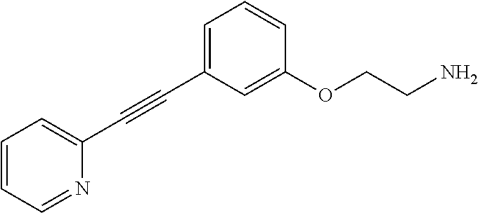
C1=C(C#CC2=CC=CC=N2)C=C(OCCN)C=C1
